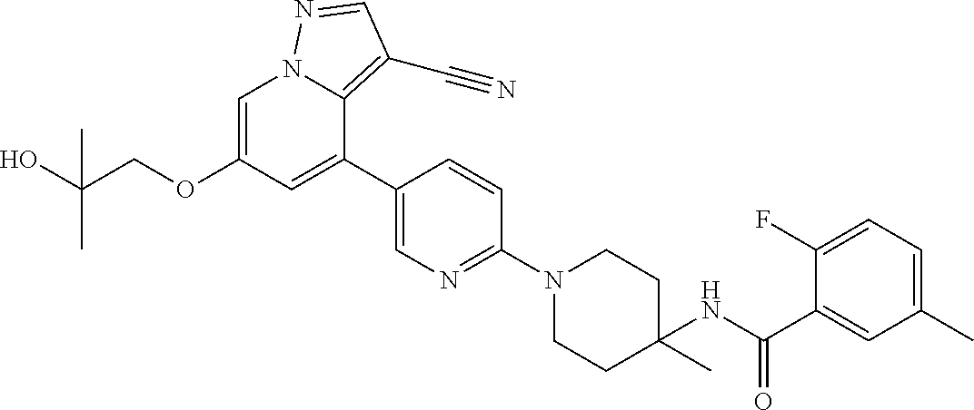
C1=C(OCC(O)(C)C)C=C(C2=CN=C(N3CCC(NC(C4=CC(C)=CC=C4F)=O)(C)CC3)C=C2)C2=C(C#N)C=NN12
